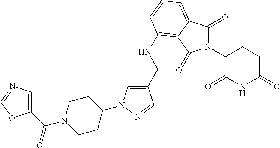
N1(C2C(=O)NC(=O)CC2)C(=O)C2=CC=CC(NCC3=CN(C4CCN(C(C5=CN=CO5)=O)CC4)N=C3)=C2C1=O
